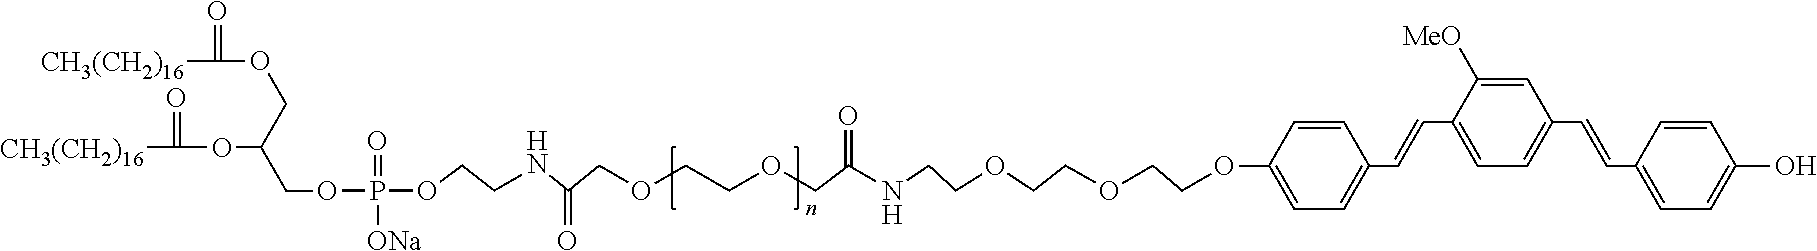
O(CCOCCOCCNC(COCCOCC(NCCOP(OCC(COC([CH3(CH2)16])=O)OC([CH3(CH2)16])=O)(=O)[ONa])=O)=O)C1=CC=C(C=CC2=CC=C(C=CC3=CC=C(O)C=C3)C=C2[MeO])C=C1
